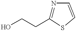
N1=C(CCO)SC=C1
